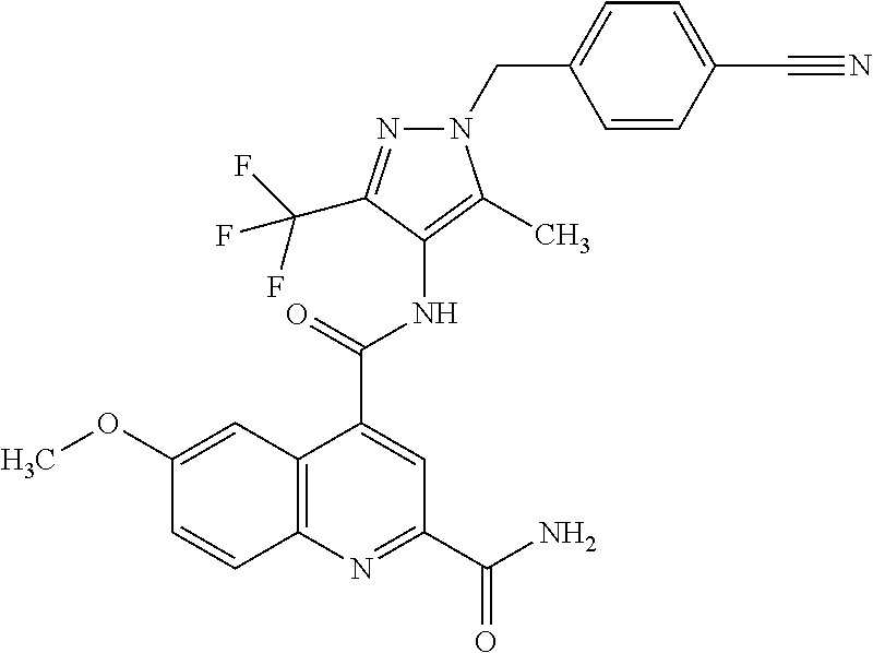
C12=C(N=C(C(N)=O)C=C1C(NC1=C(C)N(CC3=CC=C(C#N)C=C3)N=C1C(F)(F)F)=O)C=CC(OC)=C2
